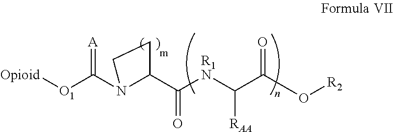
[Opioid][O1]C(=[A])N1C(C([R1N]C(C(O[R2])=O)[RAA])=O)CC1
